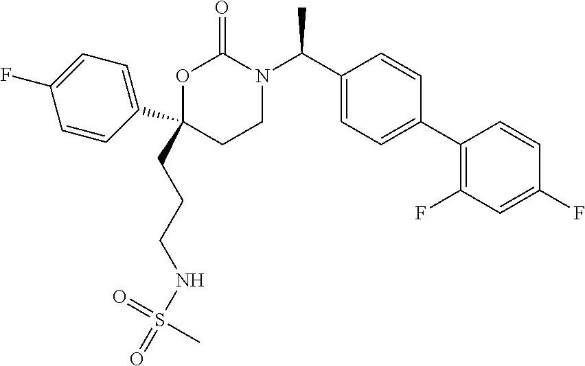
C1(CCCNS(=O)(C)=O)(C2=CC=C(F)C=C2)CCN(C(C2=CC=C(C3=C(F)C=C(F)C=C3)C=C2)C)C(=O)O1
